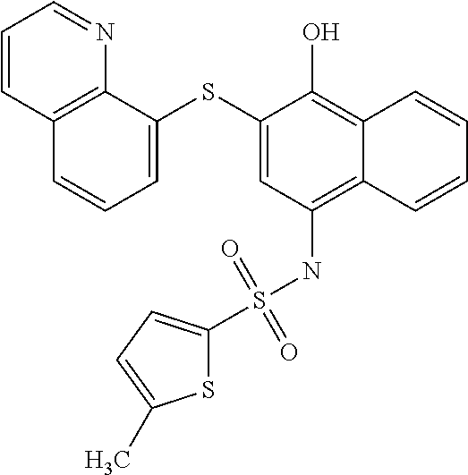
C12=C(NS(=O)(=O)C3=CC=C(C)S3)C=C(SC3=CC=CC4=C3N=CC=C4)C(O)=C1C=CC=C2
